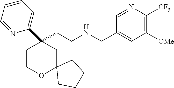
C(CNCC1=CC([OMe])=C([CF3])N=C1)C1(C2=CC=CC=N2)CCOC2(C1)CCCC2
